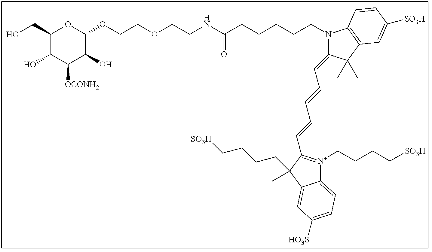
C1(CO)C(O)C([OCONH2])C(O)C(OCCOCCNC(CCCCCN2C(=CC=CC=CC3=[N+](CCCC[SO3H])C4=CC=C([HO3S])C=C4C3(CCCC[SO3H])C)C(C)(C)C3=C2C=CC([SO3H])=C3)=O)O1
